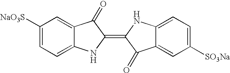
C1([NaO3S])=CC=C2C(=C1)C(=O)C(=C1C(=O)C3=CC([SO3Na])=CC=C3N1)N2
